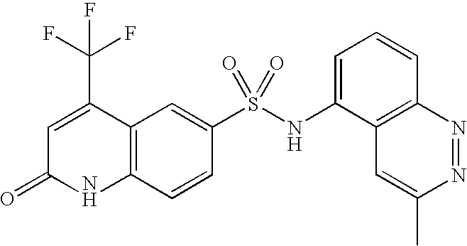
C1(S(NC2=CC=CC3=C2C=C(C)N=N3)(=O)=O)=CC2=C(C=C1)NC(=O)C=C2C(F)(F)F
